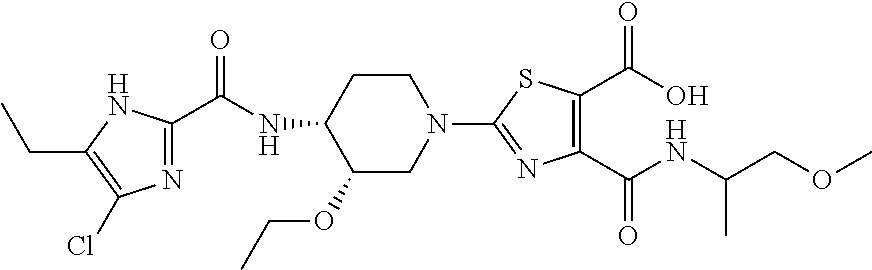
C1(OCC)CN(C2=NC(C(=O)NC(COC)C)=C(C(=O)O)S2)CCC1NC(C1=NC(Cl)=C(CC)N1)=O
